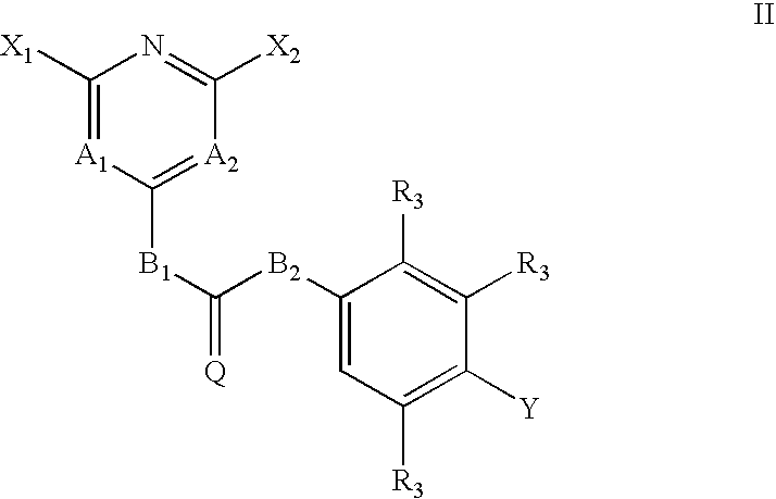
N1=C([X2])[A2]=C([B1]C(=[Q])[B2]C2=CC([R3])=C([Y])C([R3])=C2[R3])[A1]=C1[X1]
